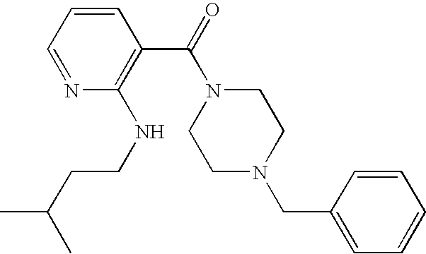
C1=CC=NC(NCCC(C)C)=C1C(N1CCN(CC2=CC=CC=C2)CC1)=O
